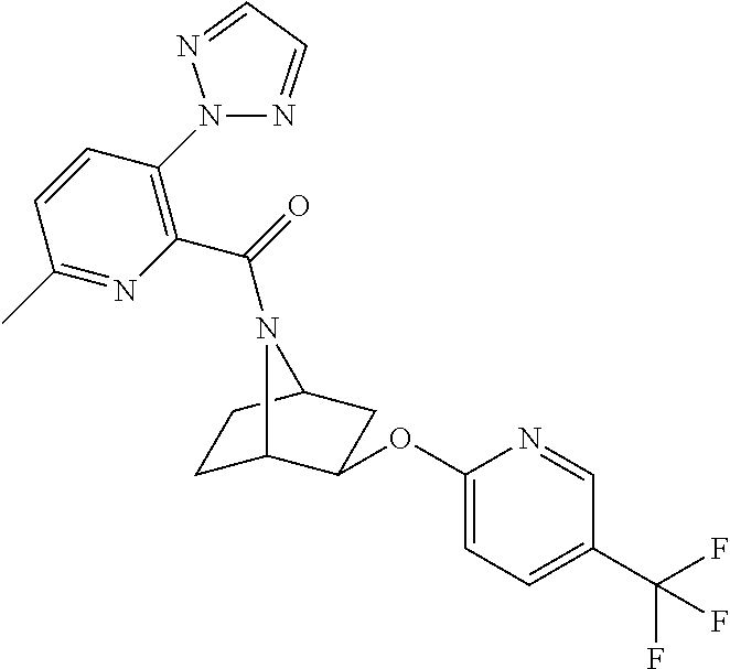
C1C2C(OC3=CC=C(C(F)(F)F)C=N3)CC(C1)N2C(=O)C1=C(N2N=CC=N2)C=CC(C)=N1
